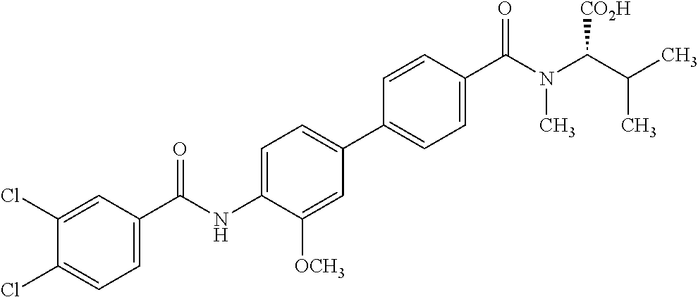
C1(C(NC2=CC=C(C3=CC=C(C(N(C(C(C)C)[CO2H])C)=O)C=C3)C=C2[OCH3])=O)=CC=C(Cl)C(Cl)=C1
